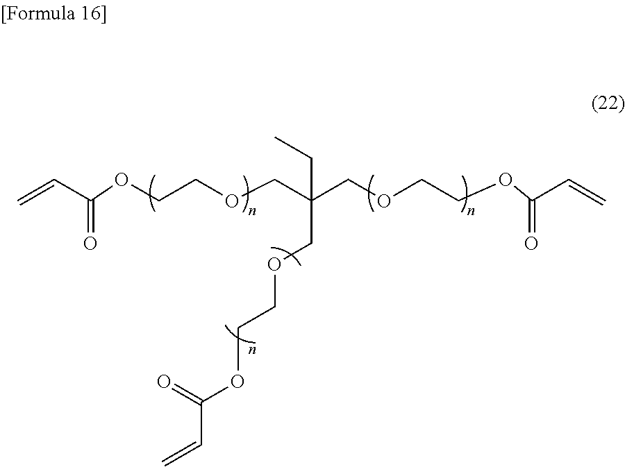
C=CC(OCCOCC(COCCOC(=O)C=C)(COCCOC(=O)C=C)CC)=O
